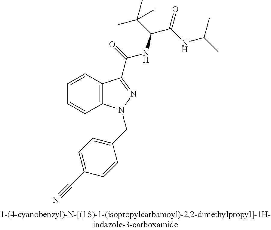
C1=CC2=C(C=C1)N(CC1=CC=C(C#N)C=C1)N=C2C(=O)NC(C(C)(C)C)C(=O)NC(C)C
